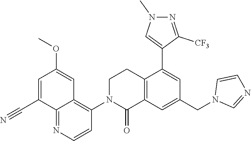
C12=C(C=C(CN3C=NC=C3)C=C1C1=CN(C)N=C1[CF3])C(=O)N(C1=C3C(=NC=C1)C(C#N)=CC(OC)=C3)CC2
